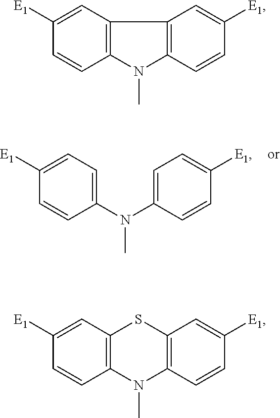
C1([E1])=CC=C(N(C2=CC=C([E1])C=C2)C)C=C1.C1([E1])=CC2=C(C=C1)N(C)C1=C2C=C([E1])C=C1.C1([E1])=CC2=C(C=C1)N(C)C1=C(S2)C=C([E1])C=C1
